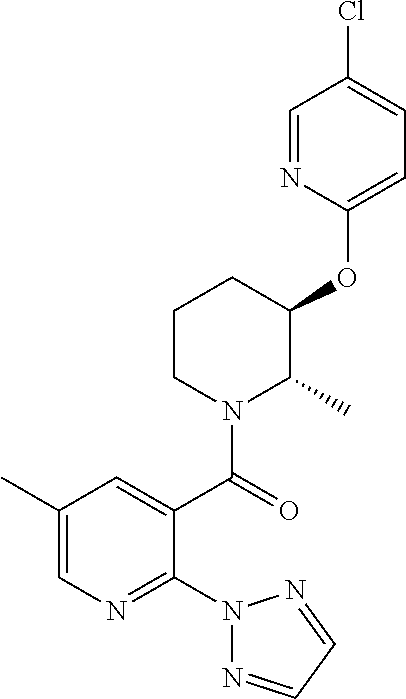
C1CN(C(=O)C2=CC(C)=CN=C2N2N=CC=N2)C(C)C(OC2=CC=C(Cl)C=N2)C1
